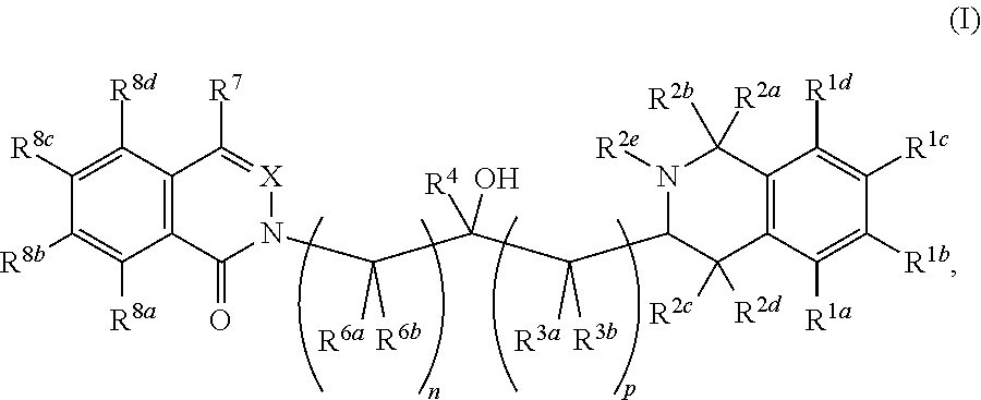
C1([R8c])=C([R8d])C2=C(C([R8a])=C1[R8b])C(=O)N(C(C(O)([R4])C(C1C([R2c])([R2d])C3=C(C([R2b])([R2a])N1[R2e])C([R1d])=C([R1c])C([R1b])=C3[R1a])([R3a])[R3b])([R6a])[R6b])[X]=C2[R7]
